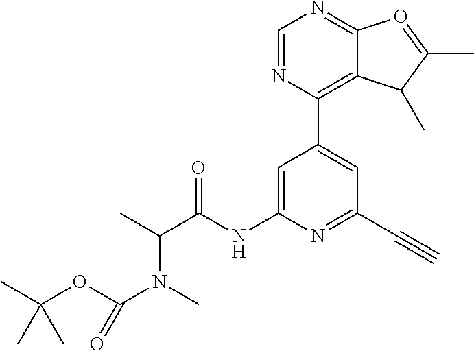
C1(C2=CC(C#C)=NC(NC(C(C)N(C)C(OC(C)(C)C)=O)=O)=C2)=C2C(=NC=N1)O=C(C)C2C
